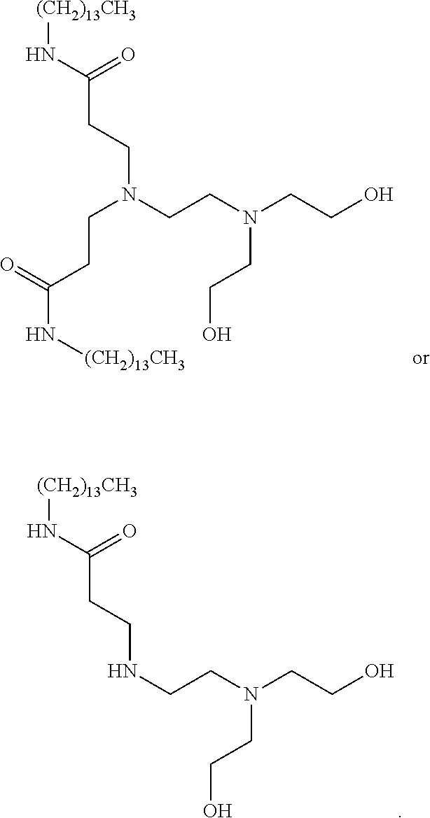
[(CH2)13CH3]NC(CCN(CCN(CCO)CCO)CCC(N[(CH2)13CH3])=O)=O.[(CH2)13CH3]NC(CCNCCN(CCO)CCO)=O
